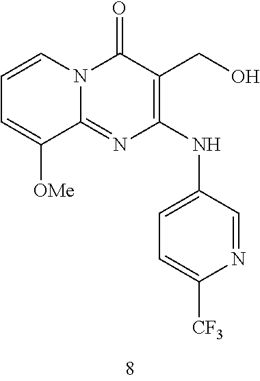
C1=CC=C([OMe])C2=NC(NC3=CC=C([CF3])N=C3)=C(CO)C(=O)N12
